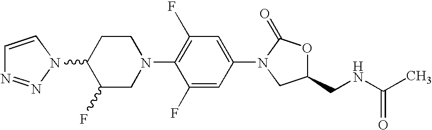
C1(N2N=NC=C2)C(F)CN(C2=C(F)C=C(N3C(=O)OC(CNC(C)=O)C3)C=C2F)CC1
